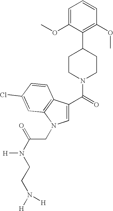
C1=C(C(=O)N2CCC(C3=C(OC)C=CC=C3OC)CC2)C2=C(N1CC(=O)N(CCN([H])[H])[H])C=C(Cl)C=C2
